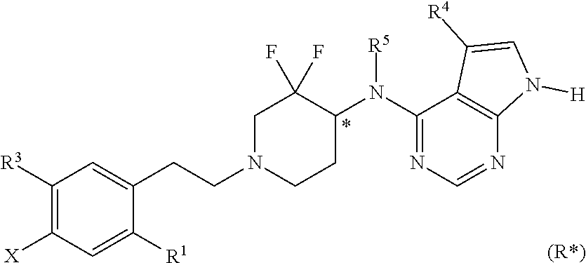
C1([R3])=C([X])C=C([R1])C(CCN2CCC(N(C3=NC=NC4=C3C([R4])=CN4[H])[R5])C(F)(F)C2)=C1.[(R*)]
